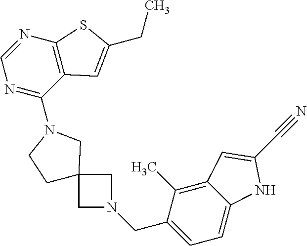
C1=NC2=C(C(N3CC4(CC3)CN(CC3=CC=C5C(=C3C)C=C(C#N)N5)C4)=N1)C=C(CC)S2
